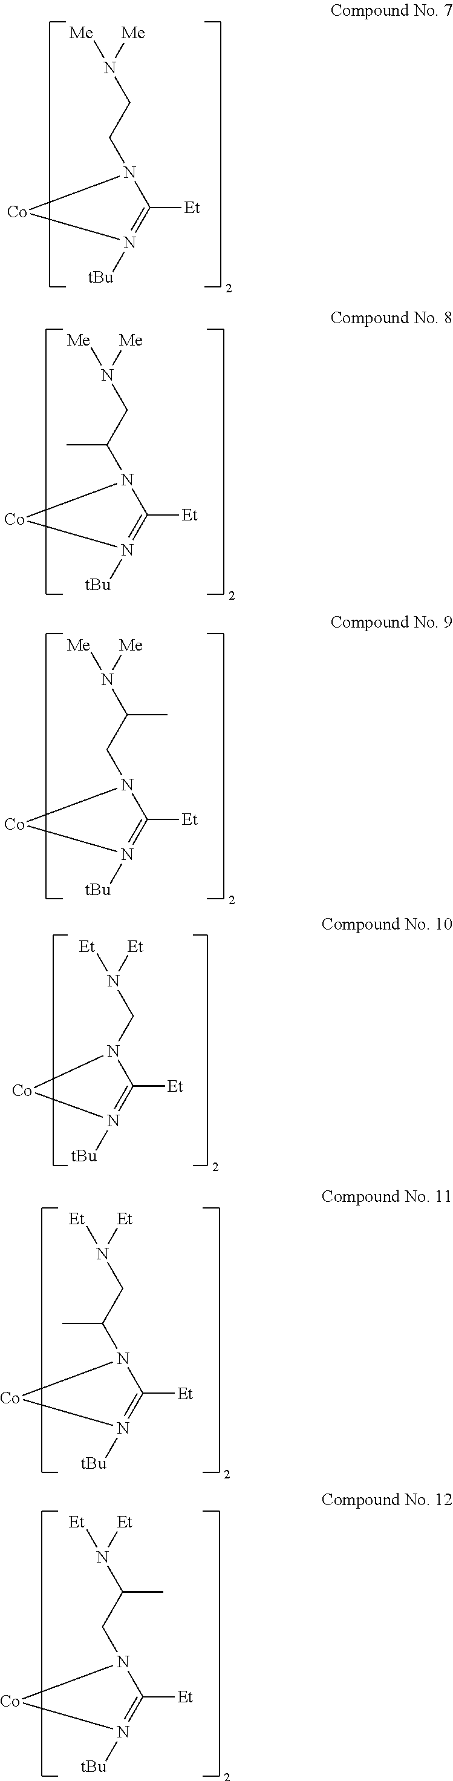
N(CC(C)N1C([Et])=N([tBu])[Co]1)([Me])[Me].N(C(CN1C([Et])=N([tBu])[Co]1)C)([Me])[Me].N(CC(C)N1C([Et])=N([tBu])[Co]1)([Et])[Et].N(C(CN1C([Et])=N([tBu])[Co]1)C)([Et])[Et].N(CN1C([Et])=N([tBu])[Co]1)([Et])[Et].C(N1C([Et])=N([tBu])[Co]1)CN([Me])[Me]
